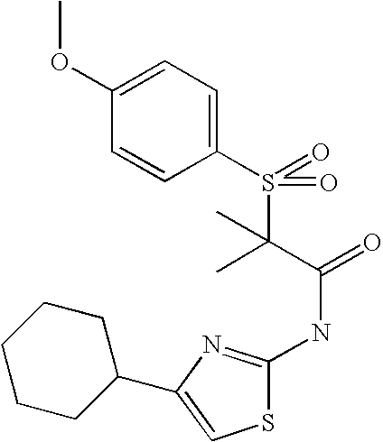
C1(OC)=CC=C(S(=O)(C(C(=O)NC2=NC(C3CCCCC3)=CS2)(C)C)=O)C=C1
